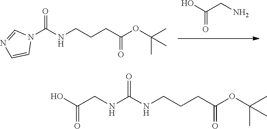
C(=O)(O)CN.N1(C(NCCCC(OC(C)(C)C)=O)=O)C=NC=C1.OC(CNC(NCCCC(OC(C)(C)C)=O)=O)=O
